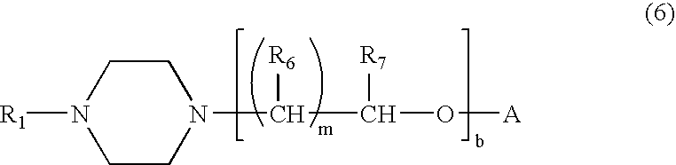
N1(C(C(O[A])[R7])[R6])CCN([R1])CC1
